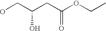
OCC(CC(OCC)=O)O
